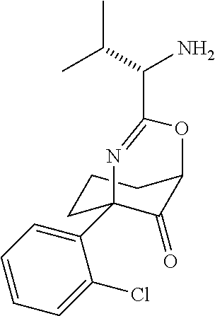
C1(C23CCCC(C2=O)OC(C(C(C)C)N)=N3)=CC=CC=C1Cl
